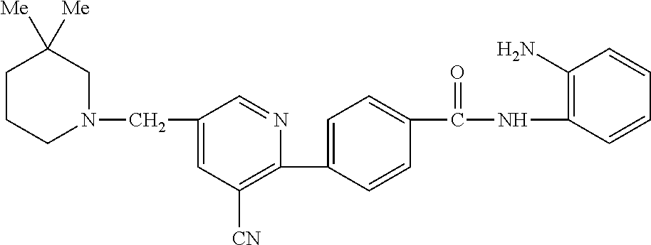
C1CCN(CC2=CC([CN])=C(C3=CC=C(C(NC4=C(N)C=CC=C4)=O)C=C3)N=C2)CC1([Me])[Me]
